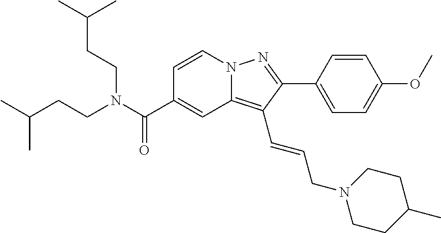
C1=CN2C(=C(C=CCN3CCC(C)CC3)C(C3=CC=C(OC)C=C3)=N2)C=C1C(N(CCC(C)C)CCC(C)C)=O
